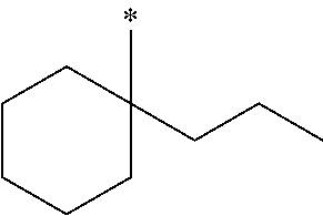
CC1(CCC)CCCCC1
